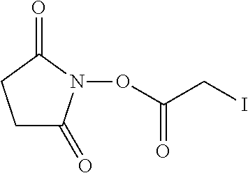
C(ON1C(=O)CCC1=O)(CI)=O
